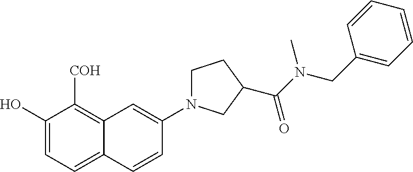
C1(O)=CC=C2C(=C1[COH])C=C(N1CCC(C(=O)N(CC3=CC=CC=C3)C)C1)C=C2
